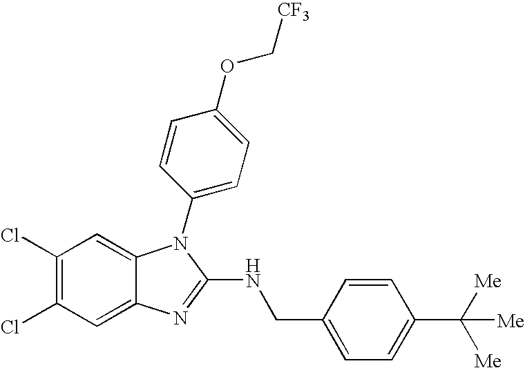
C1(Cl)=C(Cl)C=C2C(=C1)N(C1=CC=C(OC[CF3])C=C1)C(NCC1=CC=C(C([Me])([Me])[Me])C=C1)=N2
